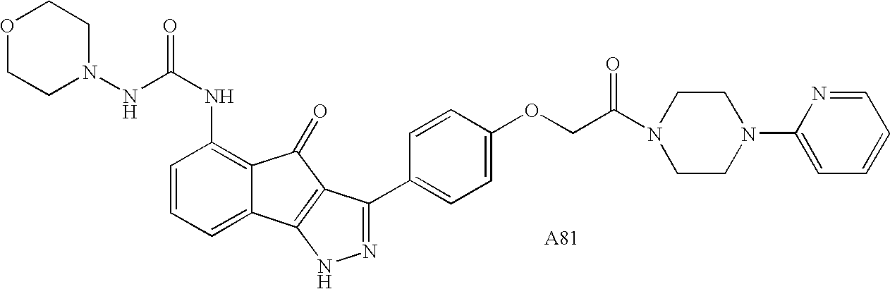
C(NC1=C2C(=CC=C1)C1=C(C2=O)C(C2=CC=C(OCC(N3CCN(C4=CC=CC=N4)CC3)=O)C=C2)=NN1)(=O)NN1CCOCC1
